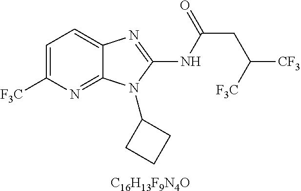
C1=C([F3C])N=C2C(=C1)N=C(NC(CC([F3C])[CF3])=O)N2C1CCC1.[C16H13F9N4O]
